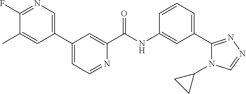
C1(C)=CC(C2=CC=NC(C(NC3=CC(C4=NN=CN4C4CC4)=CC=C3)=O)=C2)=CN=C1F
